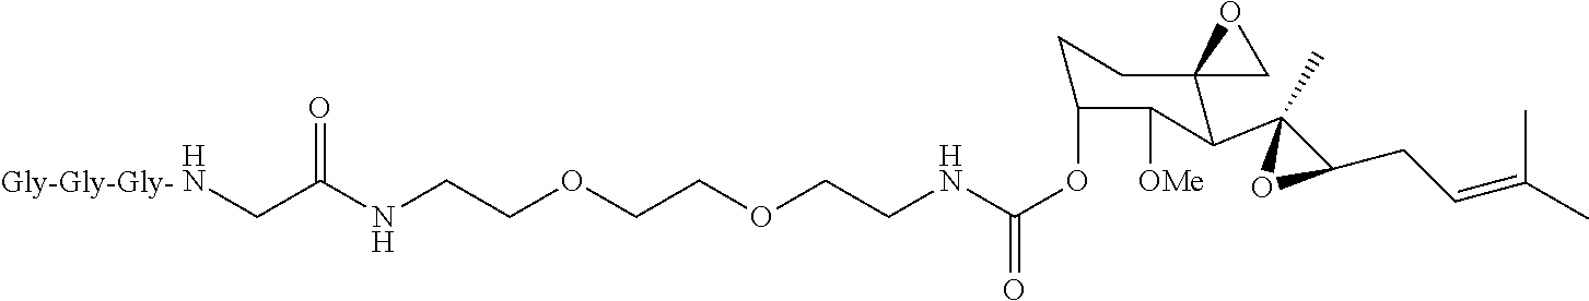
N(CCOCCOCCNC(OC1CCC2(C(C3(C)OC3CC=C(C)C)C1[OMe])CO2)=O)C(CN)=O.[Gly-Gly-Gly-]
